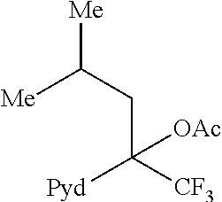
[Me]C(CC([CF3])([Pyd])[OAc])[Me]
